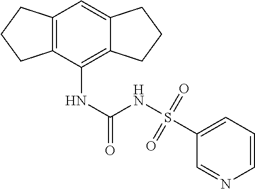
C12=C(C(NC(NS(C3=CC=CN=C3)(=O)=O)=O)=C3C(=C1)CCC3)CCC2
